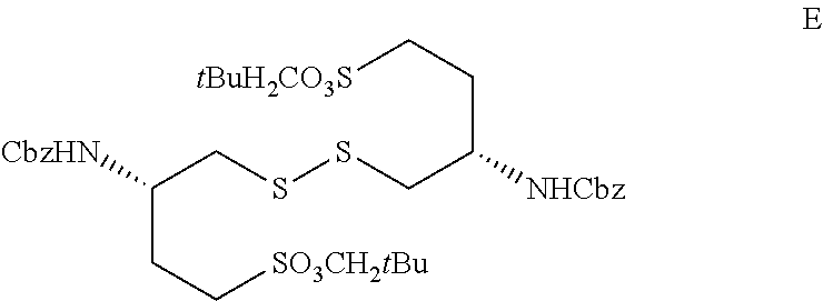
C(CC[SO3CH2tBu])(CSSCC(CC[tBuH2CO3S])[NHCbz])[CbzHN]
